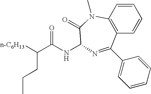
C1=CC2=C(C=C1)C(C1=CC=CC=C1)=NC(NC(C([n-C6H13])CCC)=O)C(=O)N2C
